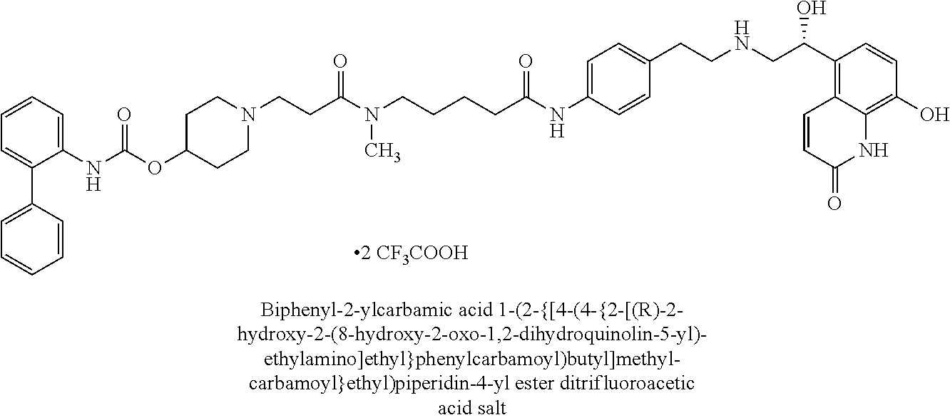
CN(CCCCC(NC1=CC=C(CCNCC(C2=C3C=CC(=O)NC3=C(O)C=C2)O)C=C1)=O)C(CCN1CCC(OC(NC2=CC=CC=C2C2=CC=CC=C2)=O)CC1)=O.[2 CF3COOH]
